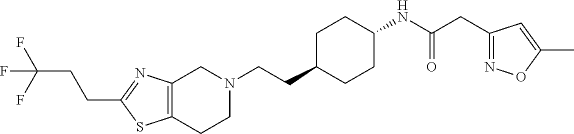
C12=C(CCN(CCC3CCC(NC(CC4=NOC(C)=C4)=O)CC3)C1)SC(CCC(F)(F)F)=N2
